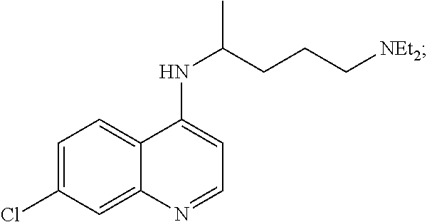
C1=C(Cl)C=C2C(=C1)C(NC(CCC[NEt2])C)=CC=N2
